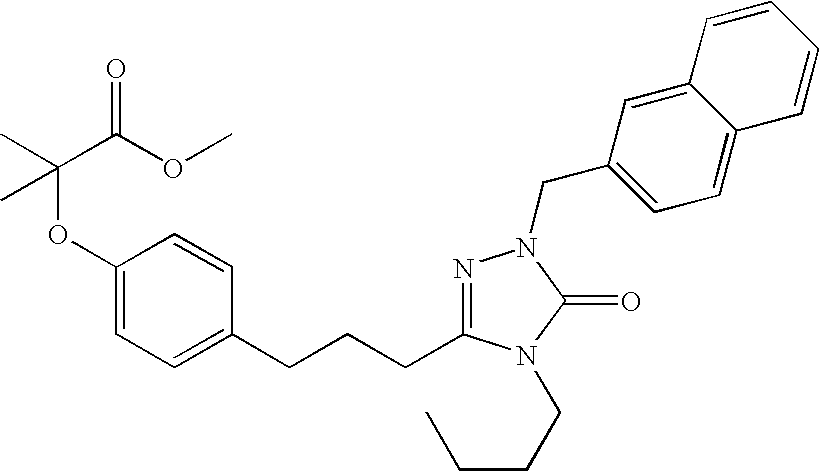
C(C(OC)=O)(OC1=CC=C(CCCC2=NN(CC3=CC=C4C(=C3)C=CC=C4)C(=O)N2CCCC)C=C1)(C)C
